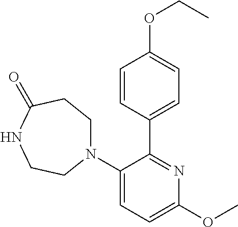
C1=CC(C2=NC(OC)=CC=C2N2CCC(=O)NCC2)=CC=C1OCC
